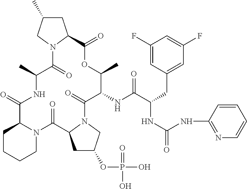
C1CCCN2C1C(=O)NC(C)C(=O)N1C(CC(C)C1)C(=O)OC(C)C(NC(C(CC1=CC(F)=CC(F)=C1)NC(=O)NC1=NC=CC=C1)=O)C(=O)N1C(C2=O)CC(OP(O)(=O)O)C1
